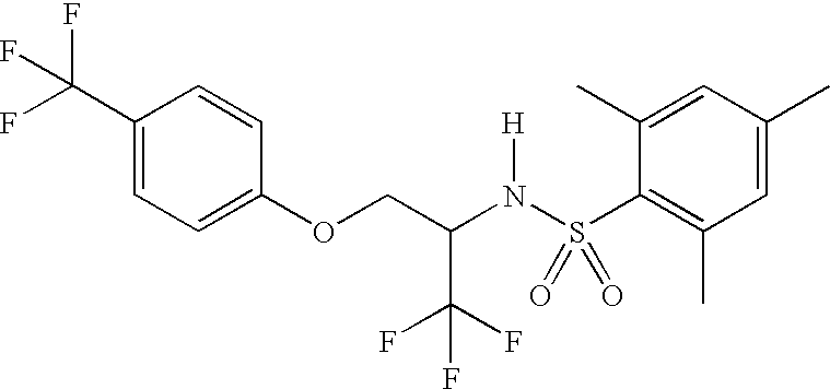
C1(C(F)(F)F)=CC=C(OCC(N(S(C2=C(C)C=C(C)C=C2C)(=O)=O)[H])C(F)(F)F)C=C1
